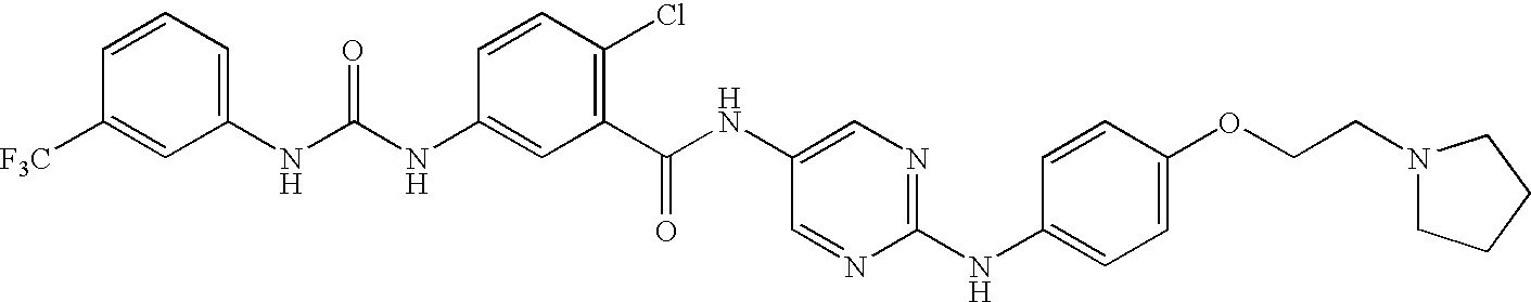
C1(NC(NC2=CC=CC([F3C])=C2)=O)=CC(C(NC2=CN=C(NC3=CC=C(OCCN4CCCC4)C=C3)N=C2)=O)=C(Cl)C=C1
